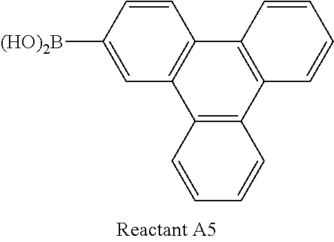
C1([(HO)2B])=CC2=C(C=C1)C1=C(C3=C2C=CC=C3)C=CC=C1
